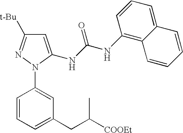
C1=C(NC(NC2=C3C(=CC=C2)C=CC=C3)=O)N(C2=CC(CC([COOEt])C)=CC=C2)N=C1[t-Bu]
